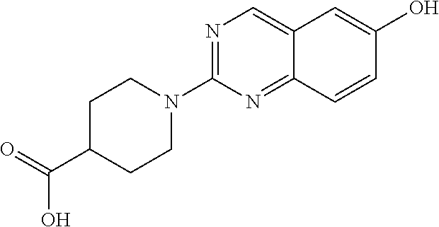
C1C(C(=O)O)CCN(C2=NC=C3C(=N2)C=CC(O)=C3)C1
